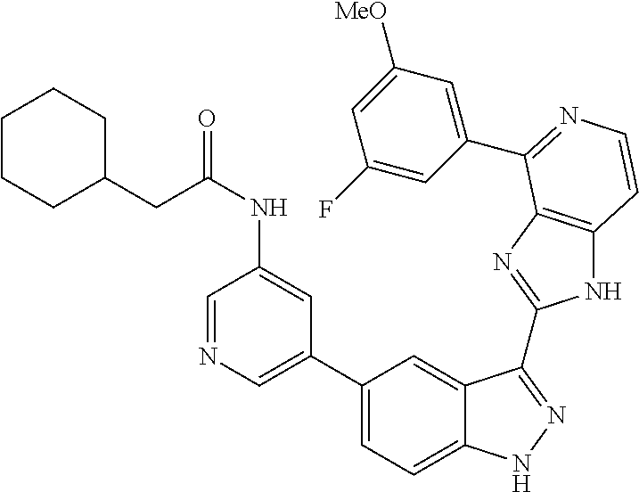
C1(C2=CC=C3C(=C2)C(C2=NC4=C(N2)C=CN=C4C2=CC([MeO])=CC(F)=C2)=NN3)=CN=CC(NC(CC2CCCCC2)=O)=C1
